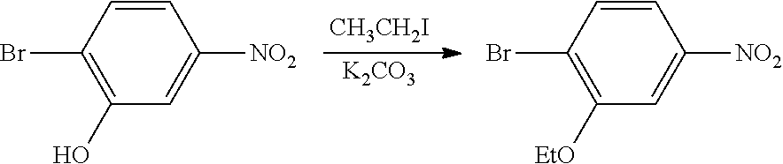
[CH3CH2I].[K2CO3].C1(Br)=C(O)C=C([NO2])C=C1.C1(Br)=C([EtO])C=C([NO2])C=C1
